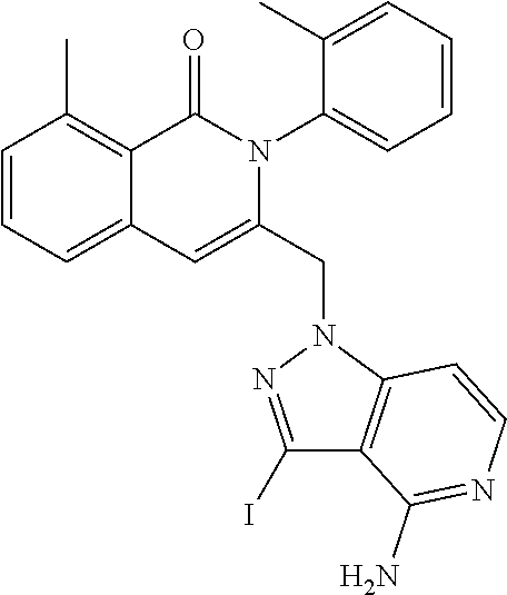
C1=CC=C2C(=C1C)C(=O)N(C1=CC=CC=C1C)C(CN1C3=C(C(N)=NC=C3)C(I)=N1)=C2
